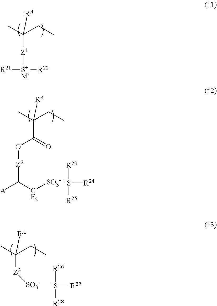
[S+M-]([Z1]C(CC)(C)[RA])([R22])[R21].C(C(CC)(C)[RA])(=O)O[Z2]C([A])[CF2][SO3-].[S+]([R23])([R25])[R24].[SO3-][Z3]C(CC)(C)[RA].[S+]([R26])([R28])[R27]
